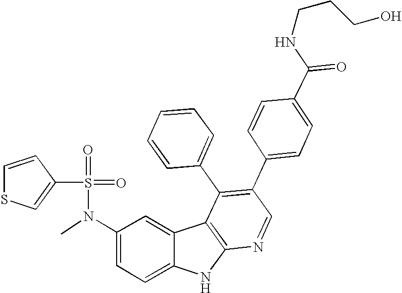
N(C1=CC=C2C(=C1)C1=C(N2)N=CC(C2=CC=C(C(=O)NCCCO)C=C2)=C1C1=CC=CC=C1)(C)S(=O)(=O)C1=CSC=C1
